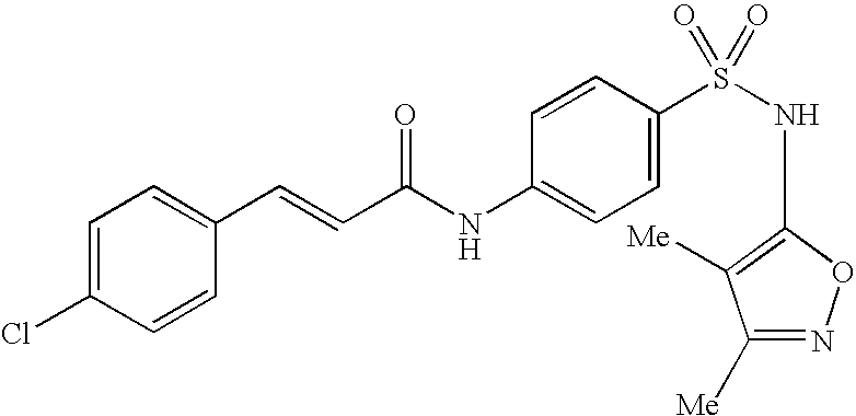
C1=C(Cl)C=CC(C=CC(NC2=CC=C(S(NC3=C([Me])C([Me])=NO3)(=O)=O)C=C2)=O)=C1
